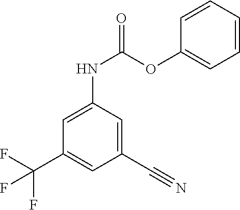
C1(C#N)=CC(NC(OC2=CC=CC=C2)=O)=CC(C(F)(F)F)=C1
